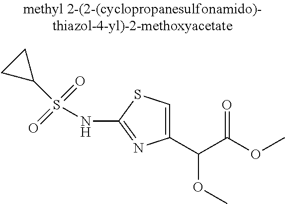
C(OC)(=O)C(C1=CSC(NS(=O)(=O)C2CC2)=N1)OC
